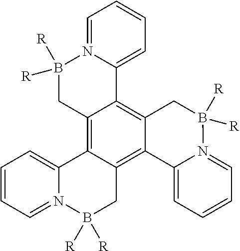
C1=CC=N2C(=C1)C1=C3C(=C4C(=C1CB2([R])[R])C1=CC=CC=N1B([R])([R])C4)C1=CC=CC=N1B([R])([R])C3
